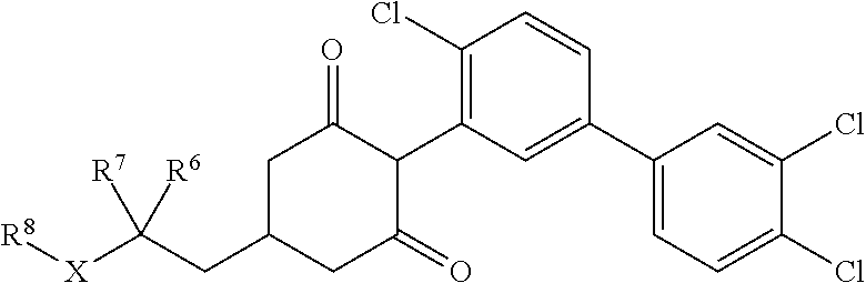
C1C(CC([X][R8])([R7])[R6])CC(=O)C(C2=C(Cl)C=CC(C3=CC=C(Cl)C(Cl)=C3)=C2)C1=O
